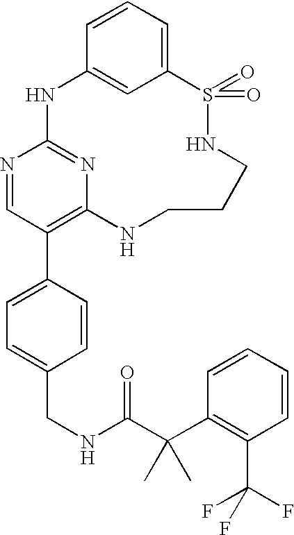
C12=CC=CC(=C1)NC1=NC(=C(C3=CC=C(CNC(C(C4=C(C(F)(F)F)C=CC=C4)(C)C)=O)C=C3)C=N1)NCCCNS2(=O)=O
